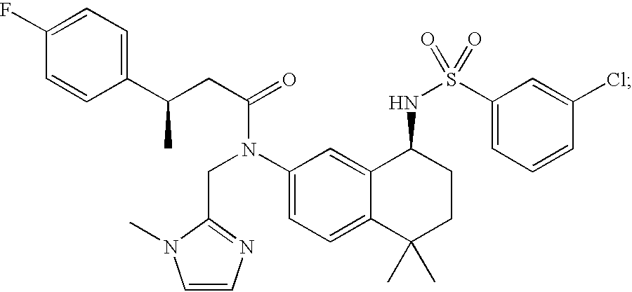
C1(C(CC(=O)N(C2=CC=C3C(=C2)C(NS(=O)(C2=CC=CC(Cl)=C2)=O)CCC3(C)C)CC2=NC=CN2C)C)=CC=C(F)C=C1
